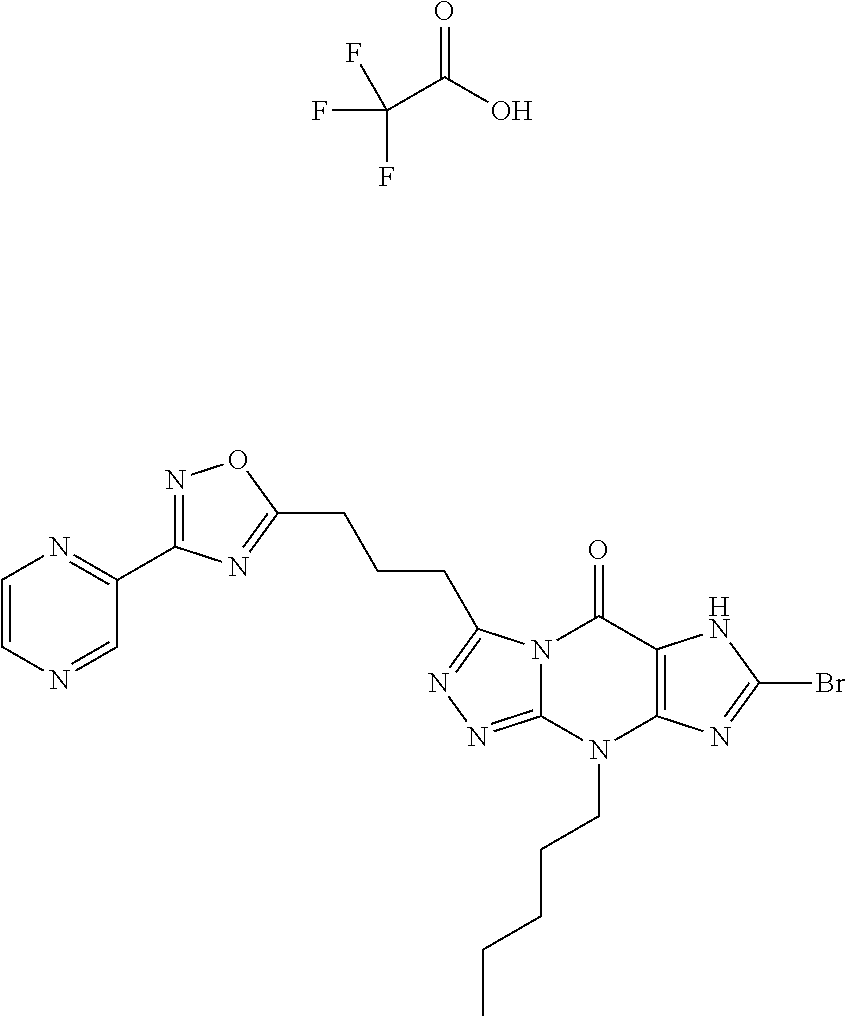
C(C(O)=O)(F)(F)F.C1=CN=CC(C2=NOC(CCCC3=NN=C4N3C(=O)C3=C(N4CCCCC)N=C(Br)N3)=N2)=N1
